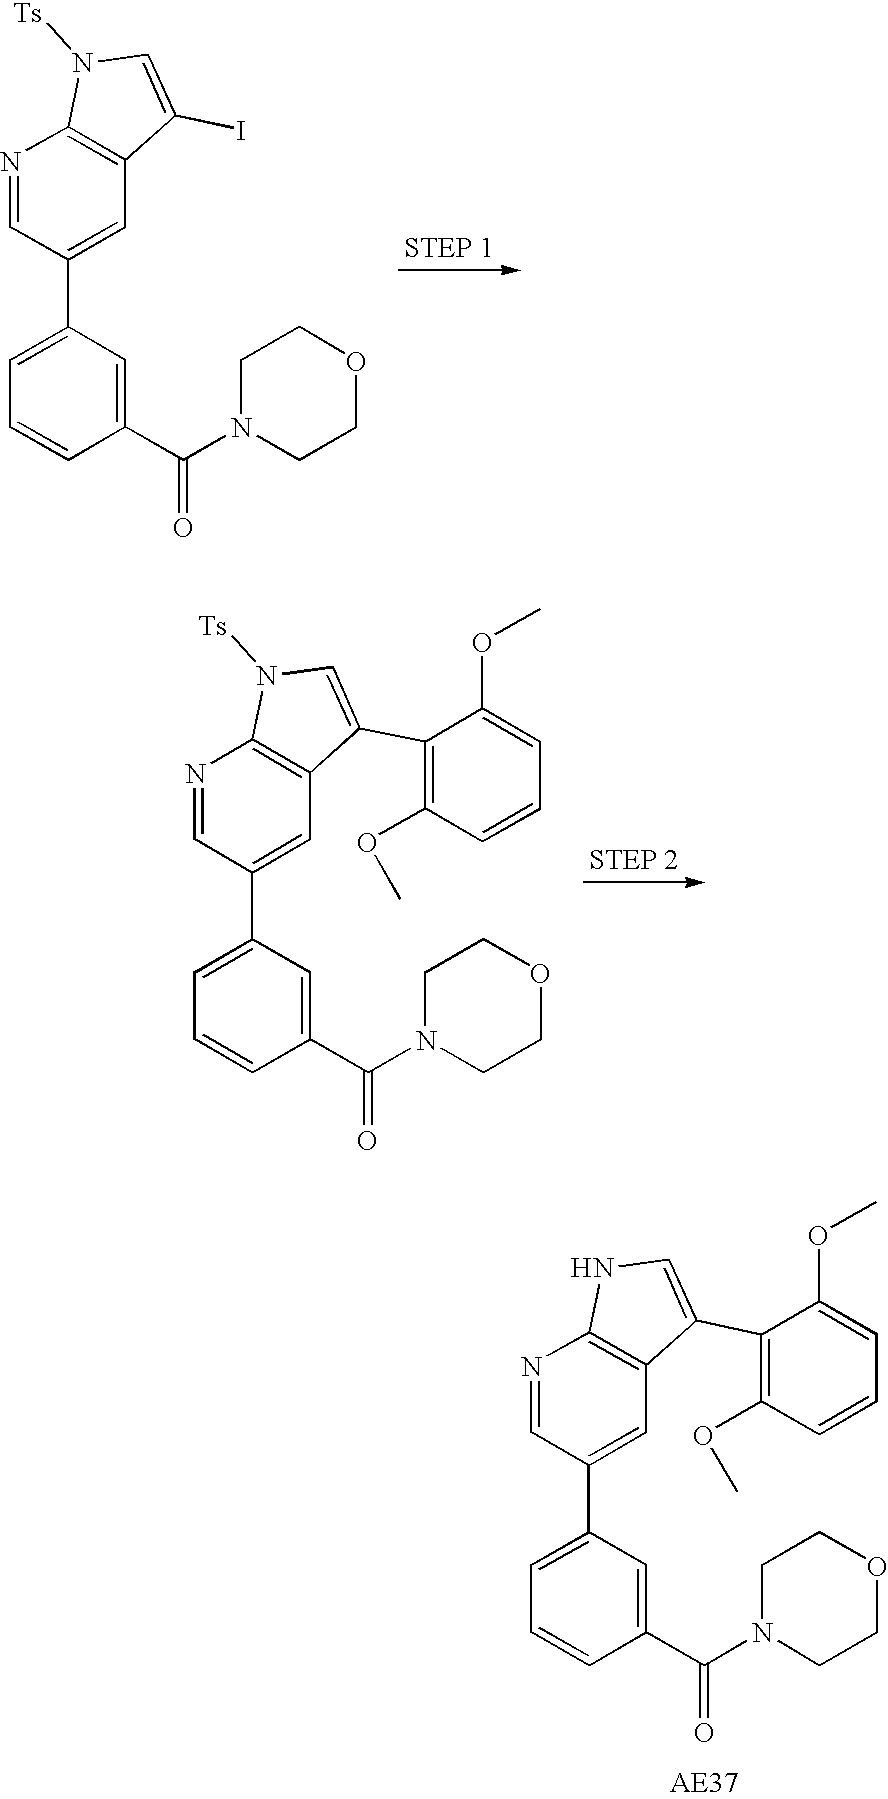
N1=CC(C2=CC=CC(C(N3CCOCC3)=O)=C2)=CC2=C1N([Ts])C=C2I.N1=CC(C2=CC=CC(C(N3CCOCC3)=O)=C2)=CC2=C1N([Ts])C=C2C1=C(OC)C=CC=C1OC.N1=CC(C2=CC=CC(C(N3CCOCC3)=O)=C2)=CC2=C1NC=C2C1=C(OC)C=CC=C1OC
